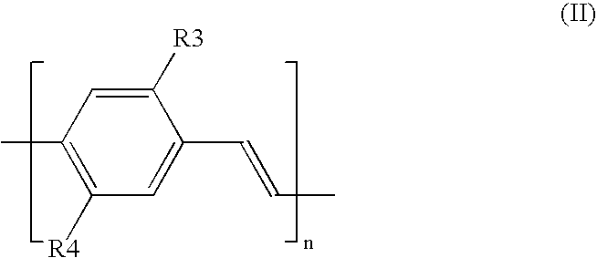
C1([R3])=CC(C)=C([R4])C=C1C=CC
